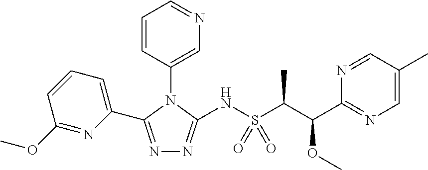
N1=C(C2=CC=CC(OC)=N2)N(C2=CN=CC=C2)C(NS(C(C(C2=NC=C(C)C=N2)OC)C)(=O)=O)=N1
